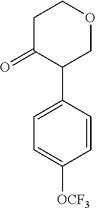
C1(=O)CCOCC1C1=CC=C([OCF3])C=C1
